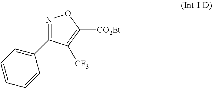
N1=C(C2=CC=CC=C2)C([CF3])=C([CO2Et])O1
